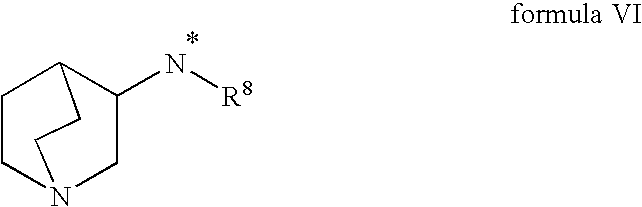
C1CN2CC(N[R8])C1CC2
